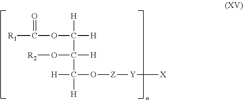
[H]C(C(C([H])(O[Z][Y][X])[H])(O[R2])[H])([H])OC([R1])=O
